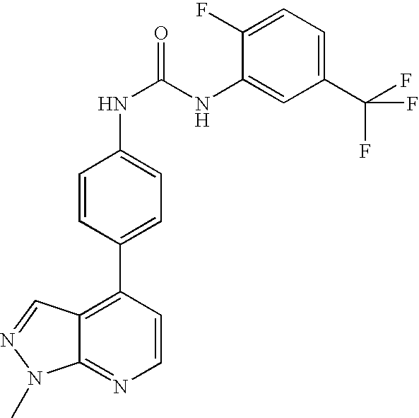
C1=CC(C2=C3C(=NC=C2)N(C)N=C3)=CC=C1NC(NC1=CC(C(F)(F)F)=CC=C1F)=O
